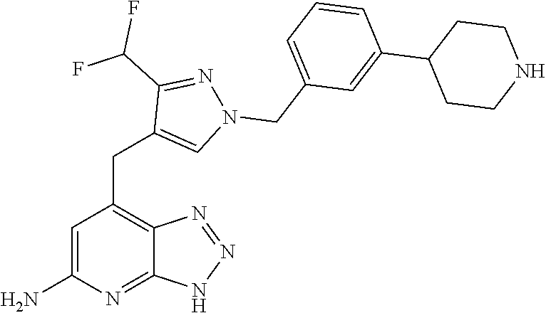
C1=C(N)N=C2C(=C1CC1=CN(CC3=CC=CC(C4CCNCC4)=C3)N=C1C(F)F)N=NN2
